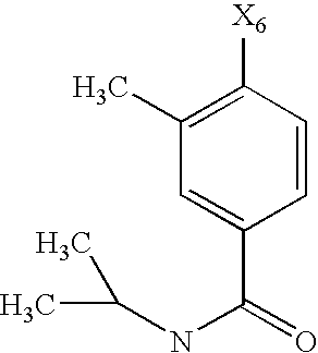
C1(C)=C([X6])C=CC(C(=O)NC(C)C)=C1
